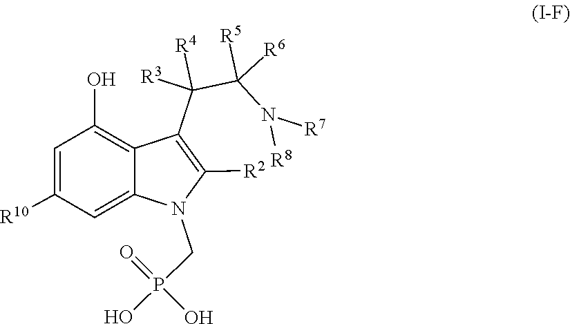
C12=C(O)C=C([R10])C=C1N(CP(O)(O)=O)C([R2])=C2C([R3])([R4])C([R5])([R6])N([R7])[R8]
